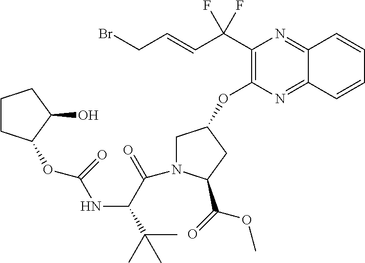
C1(O)CCCC1OC(=O)NC(C(=O)N1CC(OC2=C(C(C=CCBr)(F)F)N=C3C(=N2)C=CC=C3)CC1C(OC)=O)C(C)(C)C
